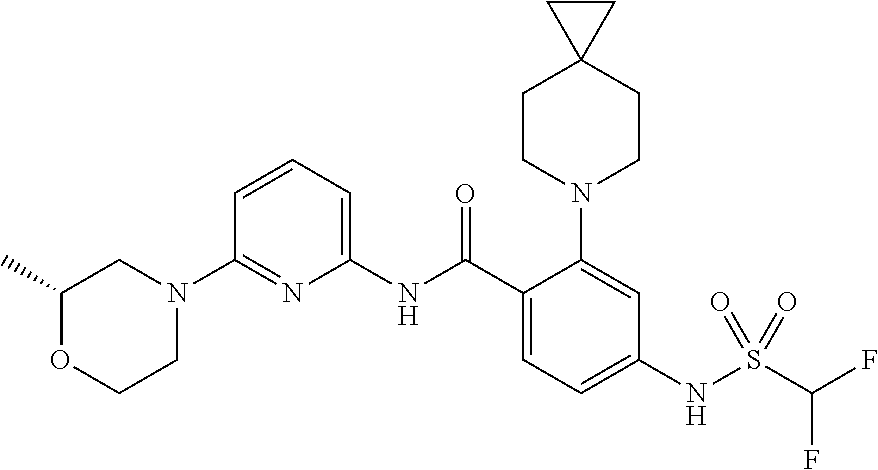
N1(C2=NC(NC(C3=CC=C(NS(C(F)F)(=O)=O)C=C3N3CCC4(CC3)CC4)=O)=CC=C2)CC(C)OCC1
